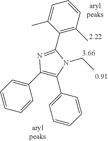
C1(C2=NC(C3=CC=CC=C3)=C(C3=CC=CC=C3)N2CC)=C(C)C=CC=C1C
